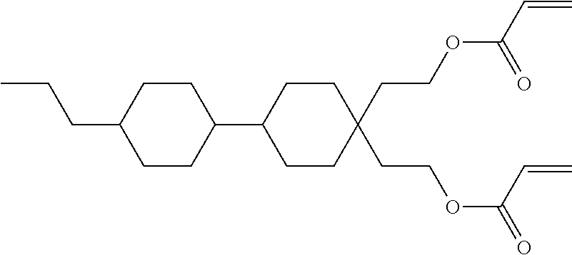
C1CC(C2CCC(CCOC(C=C)=O)(CCOC(C=C)=O)CC2)CCC1CCC
